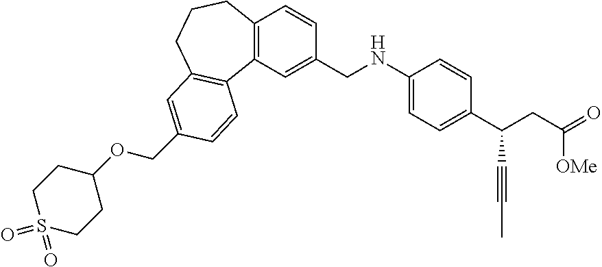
C12=C(C=C(CNC3=CC=C(C(CC(=O)[OMe])C#CC)C=C3)C=C1)C1=C(CCC2)C=C(COC2CCS(=O)(=O)CC2)C=C1
